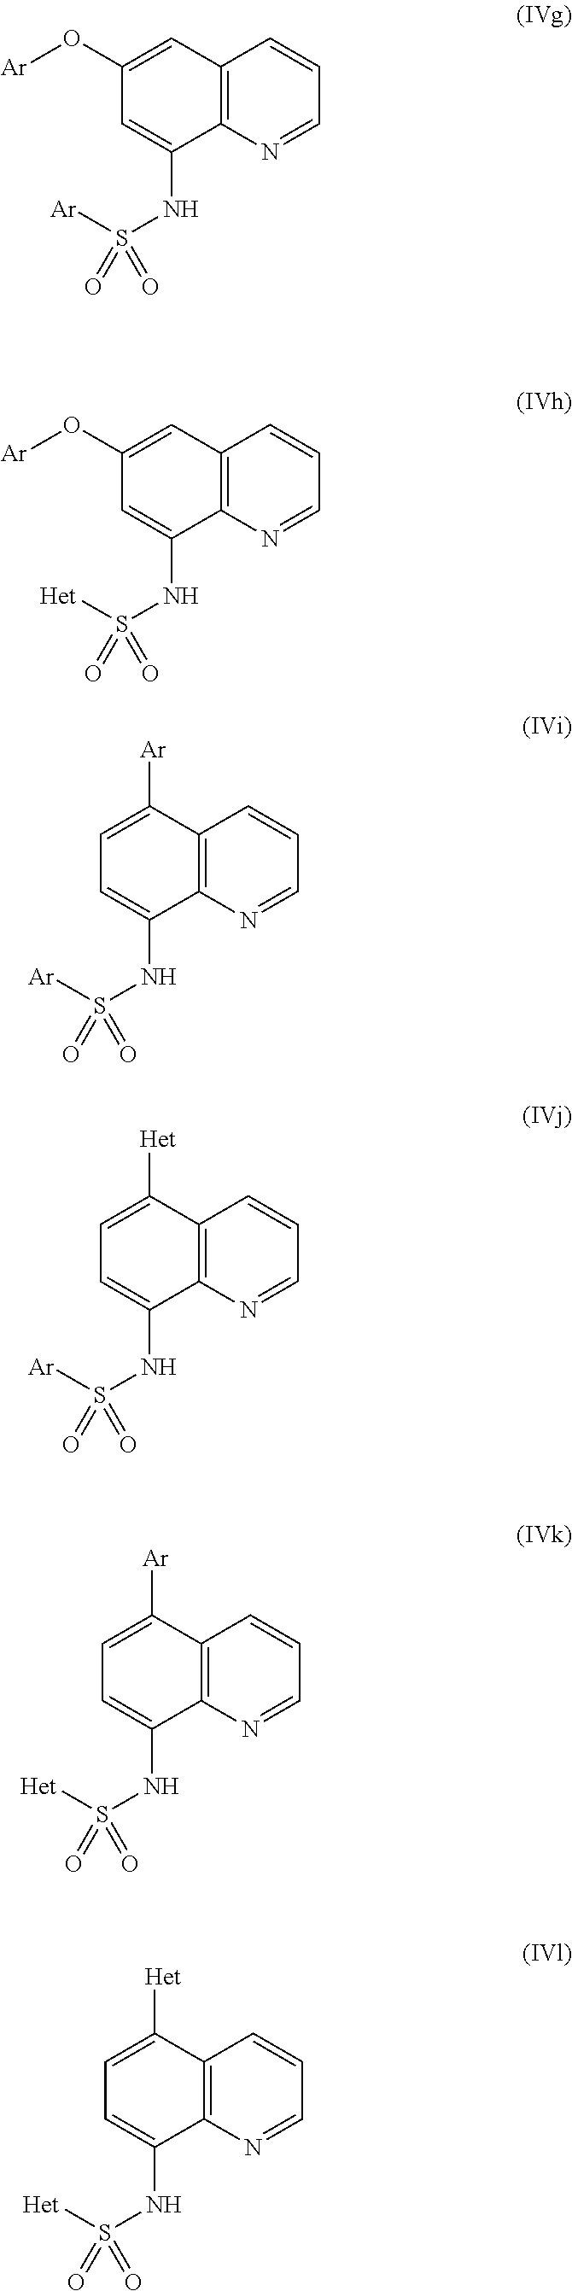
C12=C(N=CC=C1)C(NS([Ar])(=O)=O)=CC(O[Ar])=C2.C12=C(N=CC=C1)C(NS([Het])(=O)=O)=CC(O[Ar])=C2.C12=C(N=CC=C1)C(NS([Ar])(=O)=O)=CC=C2[Ar].C12=C(N=CC=C1)C(NS([Ar])(=O)=O)=CC=C2[Het].C12=C(N=CC=C1)C(NS([Het])(=O)=O)=CC=C2[Ar].C12=C(N=CC=C1)C(NS([Het])(=O)=O)=CC=C2[Het]
